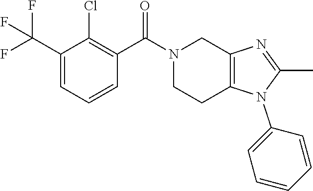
C1(C(F)(F)F)=CC=CC(C(=O)N2CCC3=C(C2)N=C(C)N3C2=CC=CC=C2)=C1Cl
